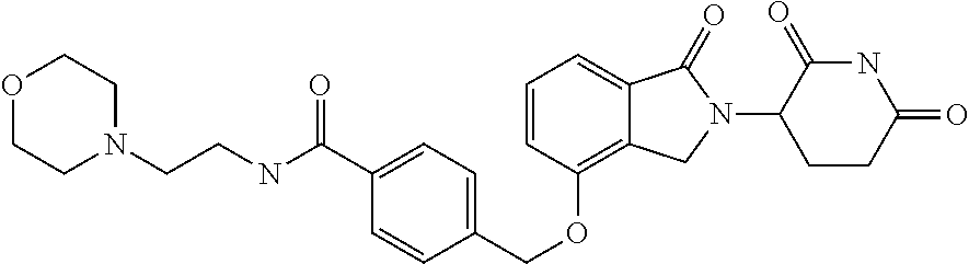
O(C1=C2C(=CC=C1)C(=O)N(C1CCC(=O)NC1=O)C2)CC1=CC=C(C(NCCN2CCOCC2)=O)C=C1
